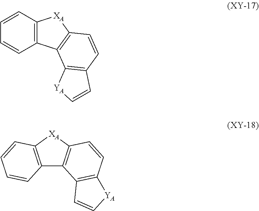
C12=C(C=CC=C1)[XA]C1=C2C2=C(C=C1)C=C[YA]2.C12=C([XA]C3=C1C1=C(C=C3)[YA]C=C1)C=CC=C2
